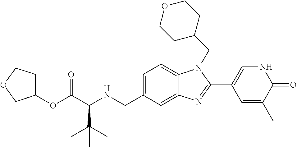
C1=C(CNC(C(OC2CCOC2)=O)C(C)(C)C)C=C2C(=C1)N(CC1CCOCC1)C(C1=CNC(=O)C(C)=C1)=N2
